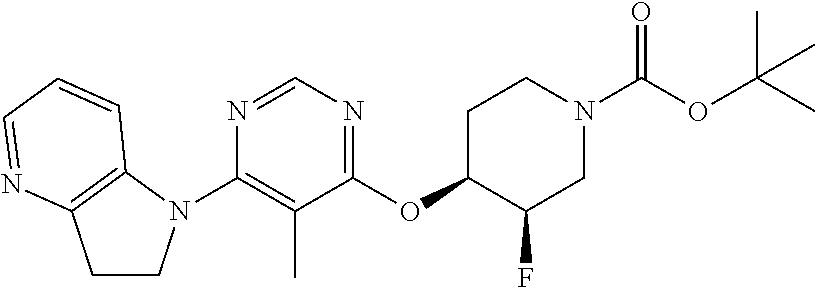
C1(N2CCC3=C2C=CC=N3)=C(C)C(OC2C(F)CN(C(OC(C)(C)C)=O)CC2)=NC=N1
